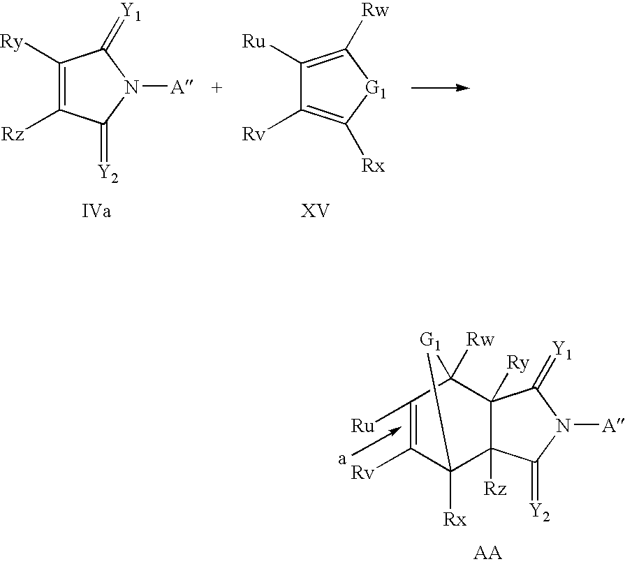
C1([Ry])=C([Rz])C(=[Y2])N([A])C1=[Y1].C1([Ru])=C([Rw])[G1]C([Rx])=C1[Rv].C1([Rv])=C([Ru])C2([Rw])C3([Ry])C([Rz])(C1([Rx])[G1]2)C(=[Y2])N([A])C3=[Y1]
